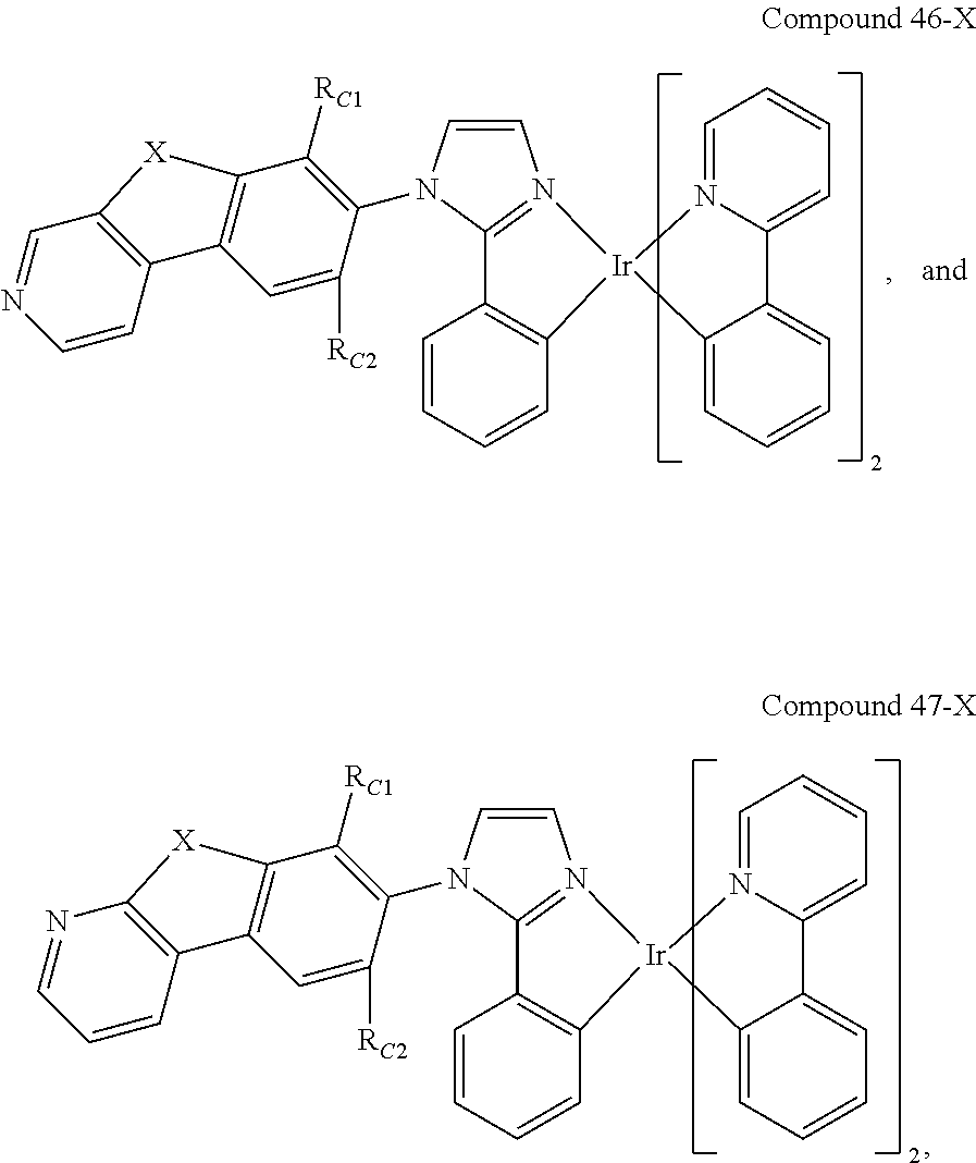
C1=CC2=C(N=C1)[X]C1=C2C=C([RC2])C(N2C=CN3=C2C2=C(C=CC=C2)[Ir]32C3=CC=CC=C3C3=CC=CC=N23)=C1[RC1].C1=CC2=C(C=N1)[X]C1=C2C=C([RC2])C(N2C=CN3=C2C2=C(C=CC=C2)[Ir]32C3=CC=CC=C3C3=CC=CC=N23)=C1[RC1]
